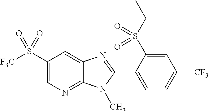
C1(S([F3C])(=O)=O)=CN=C2C(=C1)N=C(C1=CC=C([CF3])C=C1S(CC)(=O)=O)N2C
